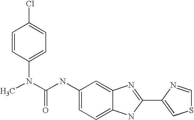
C1=C2C(=CC=C1NC(=O)N(C)C1=CC=C(Cl)C=C1)NC(C1=CSC=N1)=N2
